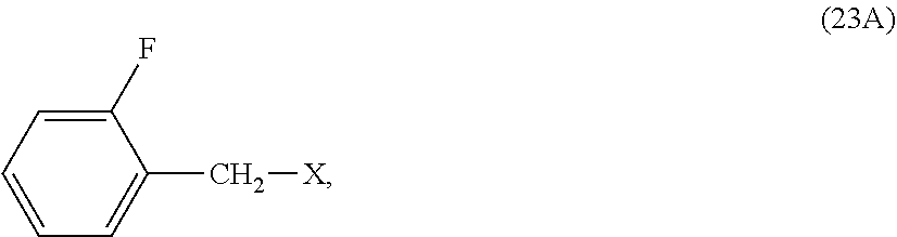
C1(F)=CC=CC=C1C[X]
